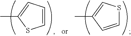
C1=CC(C)=CS1.C1=CC=C(C)S1
